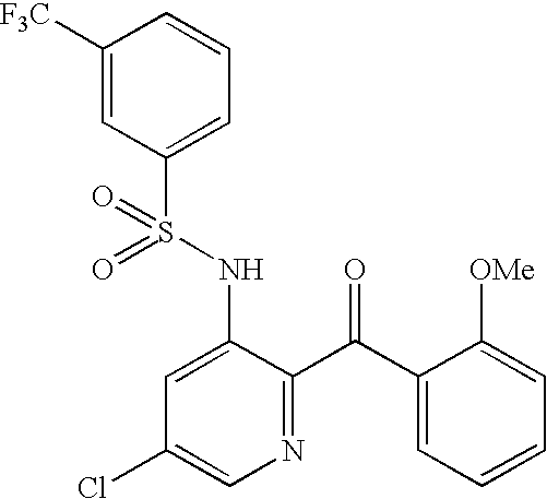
C1([F3C])=CC(S(NC2=CC(Cl)=CN=C2C(C2=CC=CC=C2[OMe])=O)(=O)=O)=CC=C1
